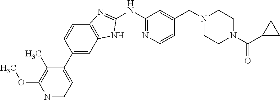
N1=CC=C(C2=CC3=C(C=C2)N=C(NC2=NC=CC(CN4CCN(C(=O)C5CC5)CC4)=C2)N3)C(C)=C1OC
